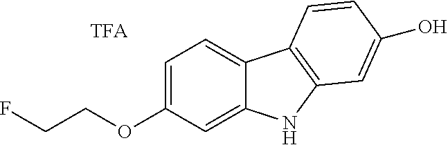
C1=C(OCCF)C=C2C(=C1)C1=C(N2)C=C(O)C=C1
